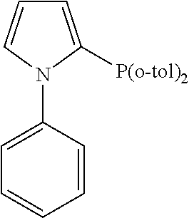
C1=C(N2C([P(o-tol)2])=CC=C2)C=CC=C1
